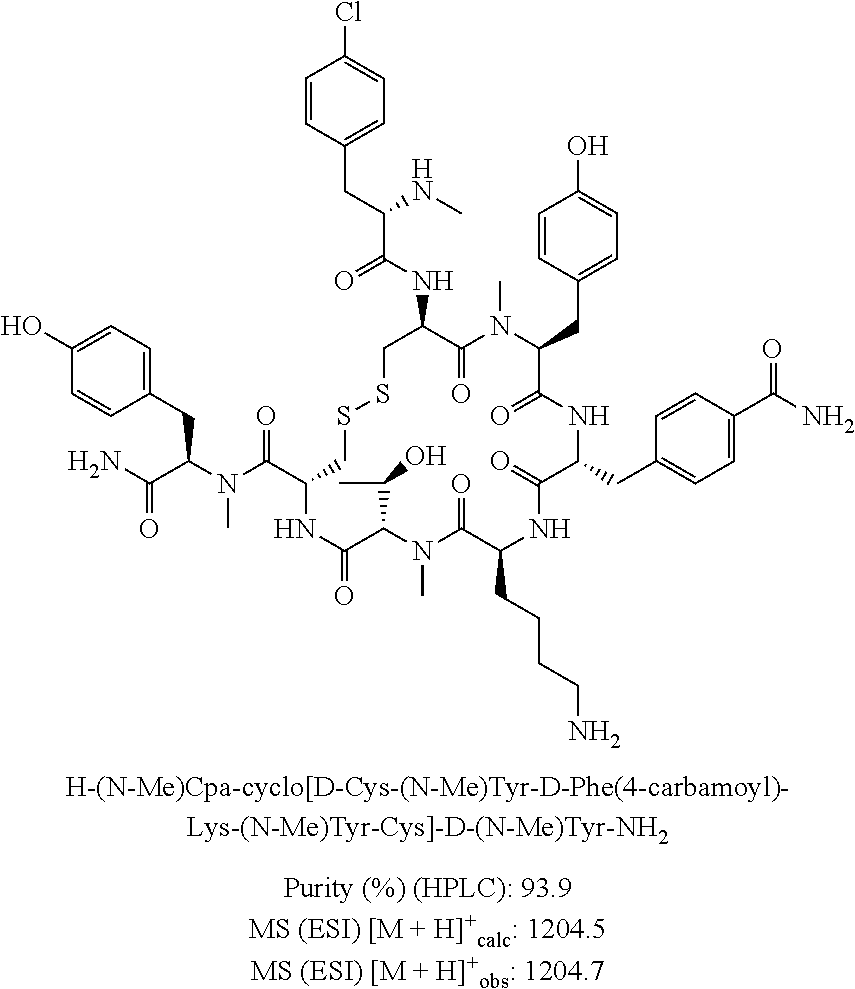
C1=CC(CC(C(NC2C(=O)N(C)C(CC3=CC=C(O)C=C3)C(=O)NC(CC3=CC=C(C(=O)N)C=C3)C(=O)NC(CCCCN)C(=O)N(C)C(C(C)O)C(=O)NC(C(=O)N(C(CC3=CC=C(O)C=C3)C(=O)N)C)CSSC2)=O)NC)=CC=C1Cl
